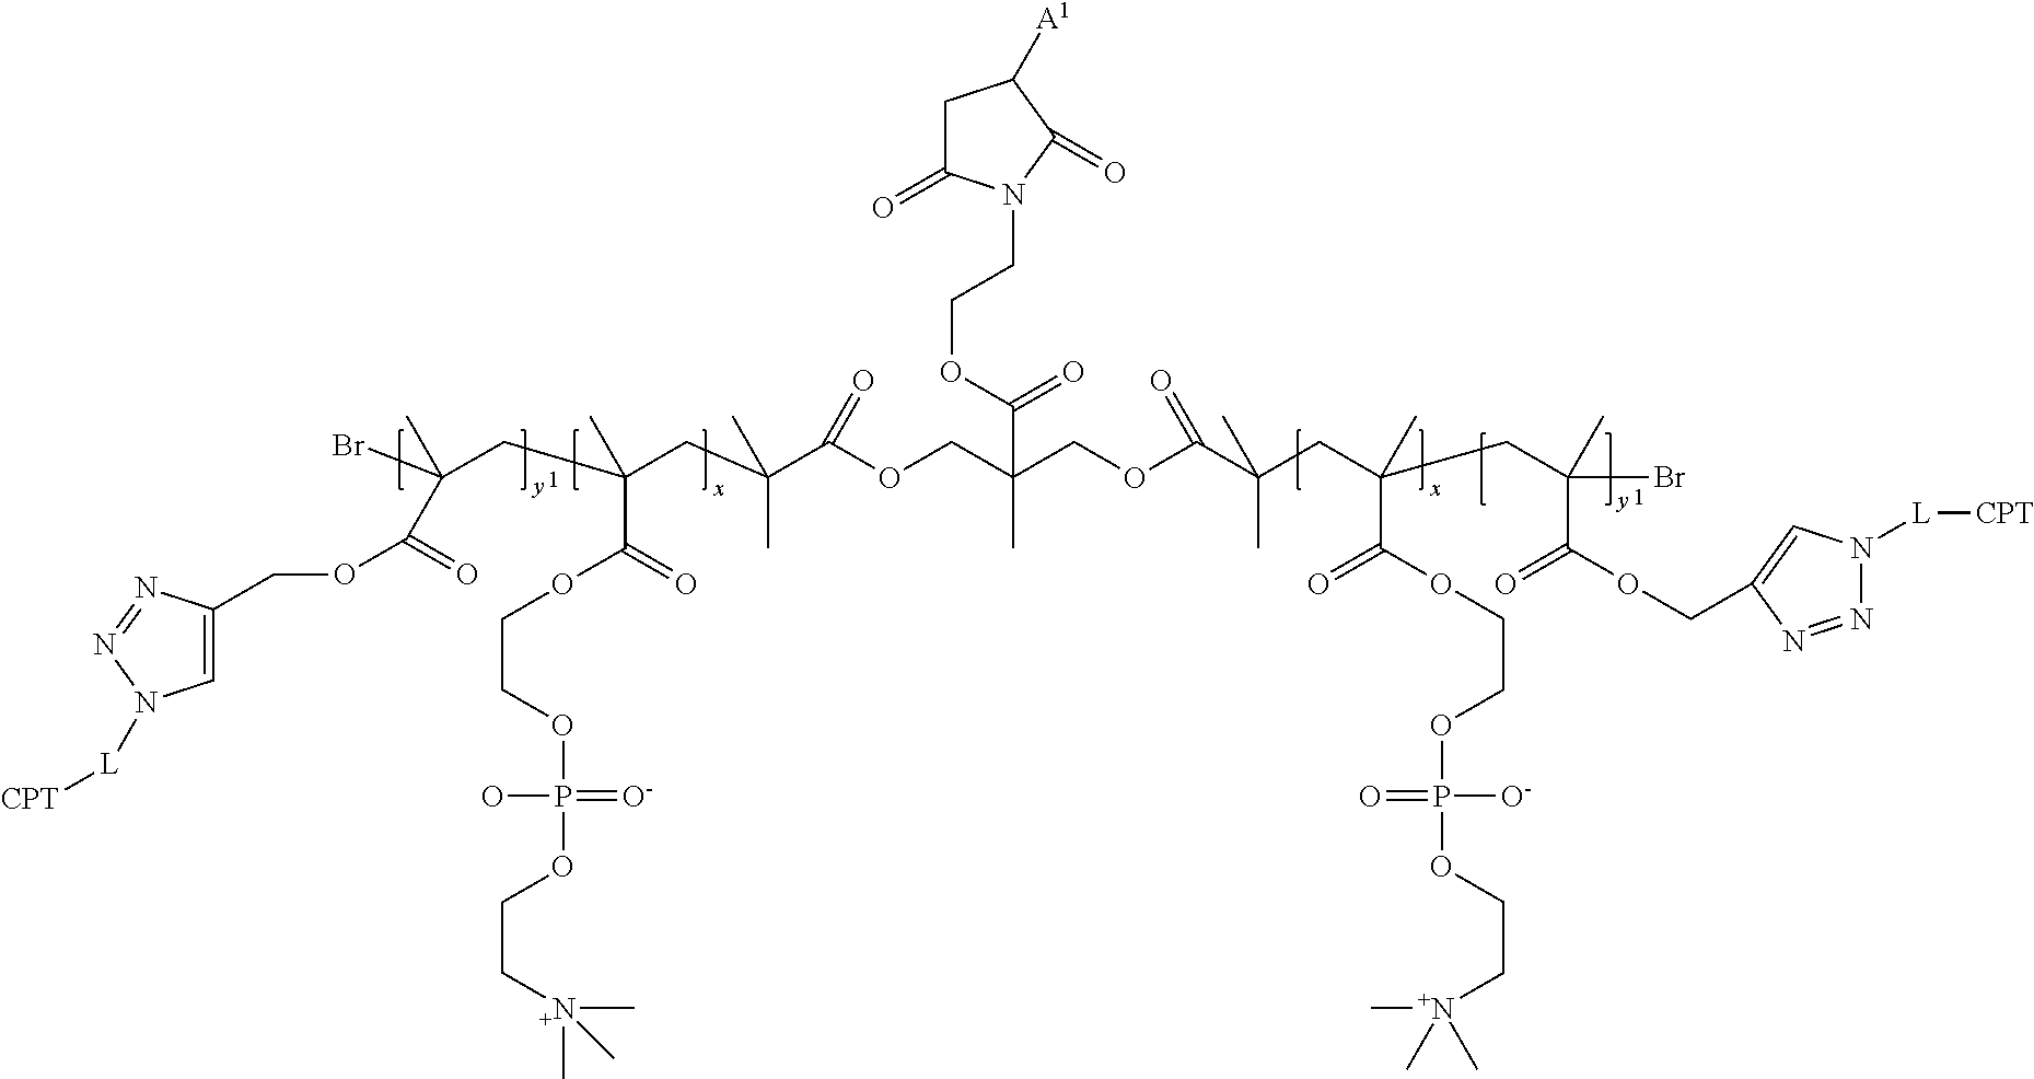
BrC(CC(CC(C(OCC(COC(C(CC(CC(Br)(C(OCC1=CN([L][CPT])N=N1)=O)C)(C)C(=O)OCCOP([O-])(=O)OCC[N+](C)(C)C)(C)C)=O)(C)C(=O)OCCN1C(=O)CC([A1])C1=O)=O)(C)C)(C)C(=O)OCCOP(O)(=[O-])OCC[N+](C)(C)C)(C)C(OCC1=CN([L][CPT])N=N1)=O
